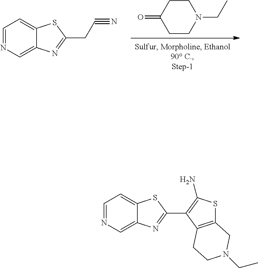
C1CN(CC)CCC1=O.C1=NC=C2C(=C1)SC(CC#N)=N2.C1=NC=C2C(=C1)SC(C1=C(N)SC3=C1CCN(CC)C3)=N2
